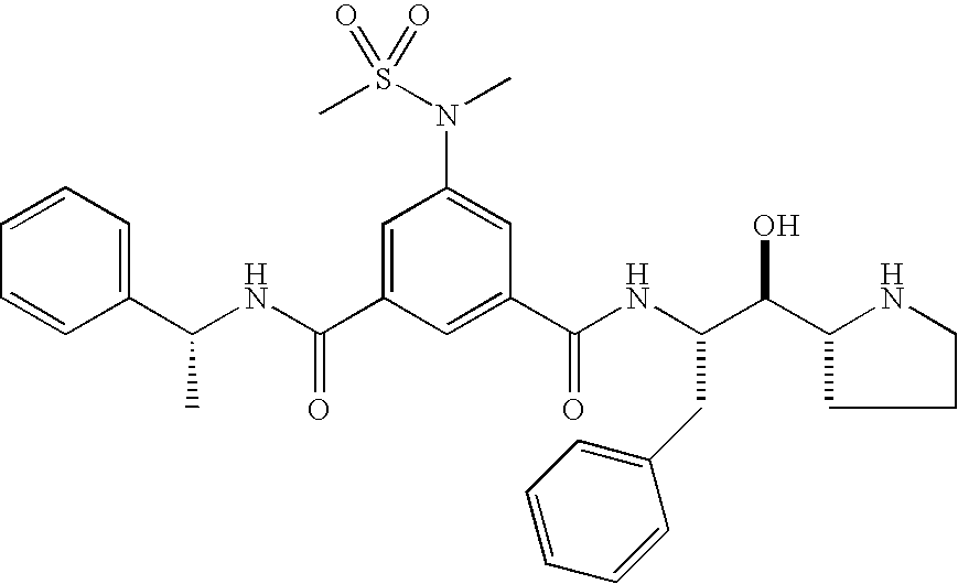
C(C1=CC(N(C)S(=O)(C)=O)=CC(C(NC(C(O)C2NCCC2)CC2=CC=CC=C2)=O)=C1)(NC(C1=CC=CC=C1)C)=O
